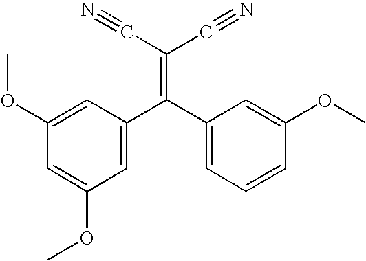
C1=C(C(C2=CC=CC(OC)=C2)=C(C#N)C#N)C=C(OC)C=C1OC
